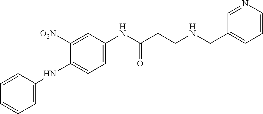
C1=CC(NC2=CC=C(NC(CCNCC3=CC=CN=C3)=O)C=C2[O2N])=CC=C1
